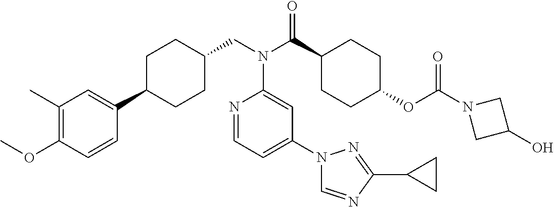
C1(C)=C(OC)C=CC(C2CCC(CN(C3=CC(N4C=NC(C5CC5)=N4)=CC=N3)C(=O)C3CCC(OC(=O)N4CC(O)C4)CC3)CC2)=C1
